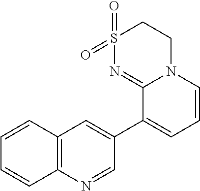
S1(=O)(=O)N=C2N(CC1)C=CC=C2C1=CC2=C(N=C1)C=CC=C2
